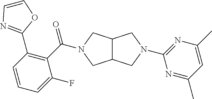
C12C(CN(C(C3=C(C4=NC=CO4)C=CC=C3F)=O)C1)CN(C1=NC(C)=CC(C)=N1)C2
